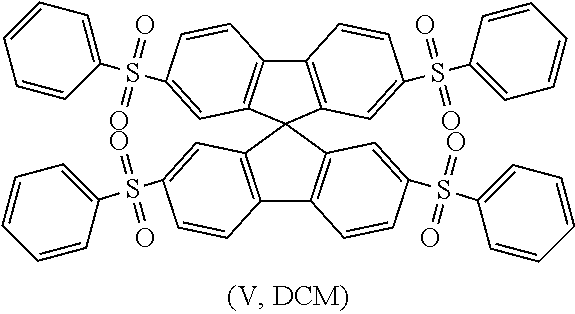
C12=C(C=C(S(C3=CC=CC=C3)(=O)=O)C=C1)C1(C3=C2C=CC(S(C2=CC=CC=C2)(=O)=O)=C3)C2=C(C3=C1C=C(S(C1=CC=CC=C1)(=O)=O)C=C3)C=CC(S(C1=CC=CC=C1)(=O)=O)=C2
